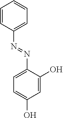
C1=CC(N=NC2=CC=C(O)C=C2O)=CC=C1
